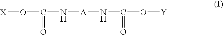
[X]OC(=O)N[A]NC(O[Y])=O
